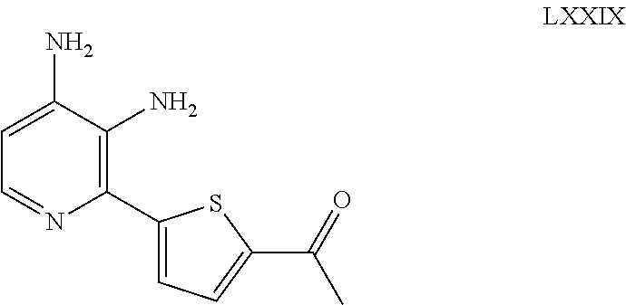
C1(C2=C(N)C(N)=CC=N2)=CC=C(C(=O)C)S1
